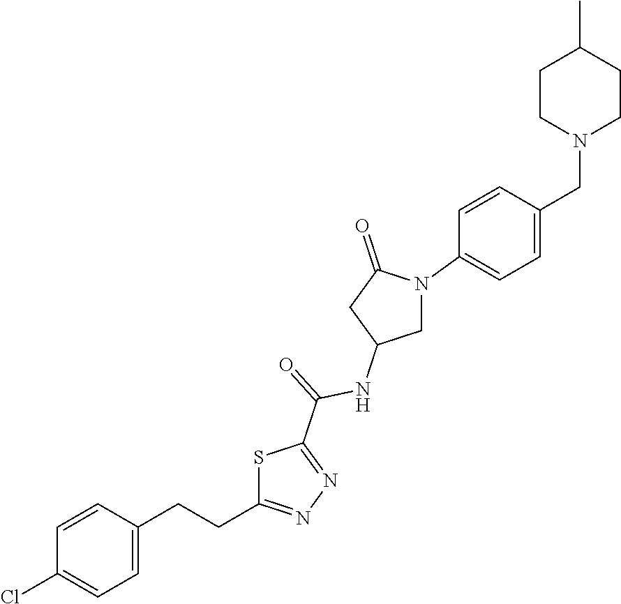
C1(CCC2=NN=C(C(NC3CN(C4=CC=C(CN5CCC(C)CC5)C=C4)C(=O)C3)=O)S2)=CC=C(Cl)C=C1
